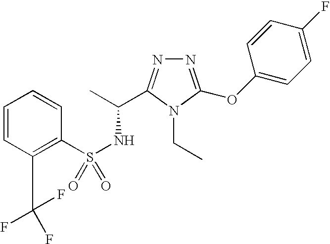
S(NC(C)C1=NN=C(OC2=CC=C(F)C=C2)N1CC)(=O)(C1=C(C(F)(F)F)C=CC=C1)=O
